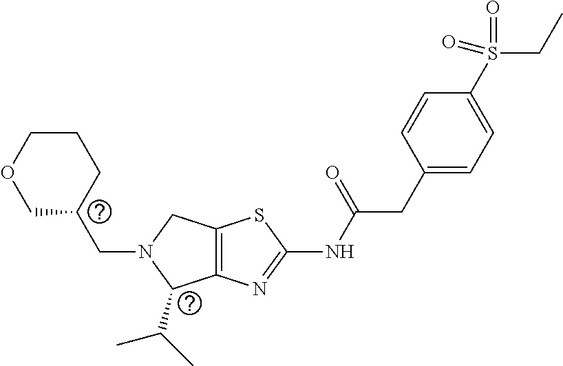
C1C(CN2C(C(C)C)C3=C(C2)SC(NC(CC2=CC=C(S(CC)(=O)=O)C=C2)=O)=N3)CCCO1
